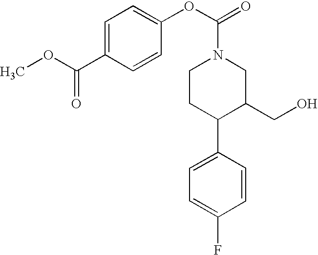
C1=C(C(OC)=O)C=CC(OC(=O)N2CCC(C3=CC=C(F)C=C3)C(CO)C2)=C1
